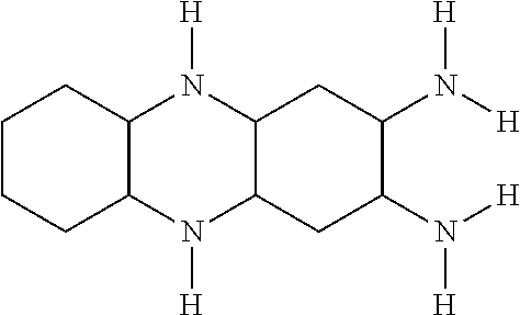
C1CCC2C(C1)N([H])C1C(N2[H])CC(N([H])[H])C(N([H])[H])C1
